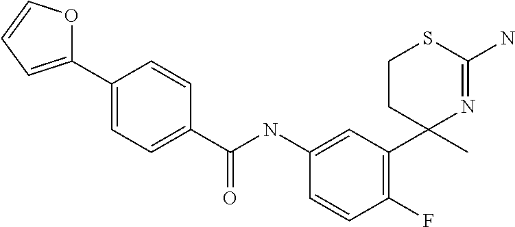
C(NC1=CC(C2(C)N=C(N)SCC2)=C(F)C=C1)(=O)C1=CC=C(C2=CC=CO2)C=C1
